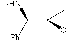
[Ph]C(C1OC1)[TsHN]
